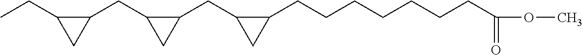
CCC1CC1CC1CC1CC1C(CCCCCCCC(OC)=O)C1
